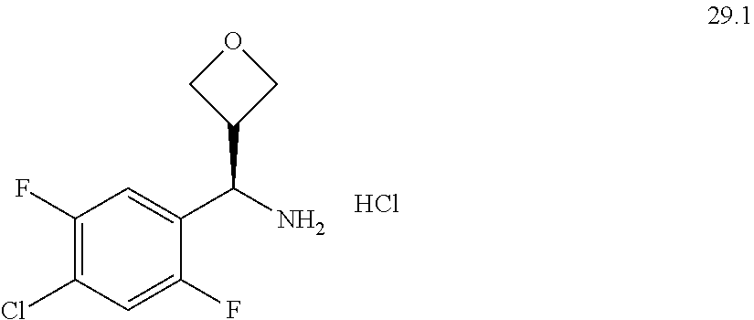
C(N)(C1=CC(F)=C(Cl)C=C1F)C1COC1.Cl
